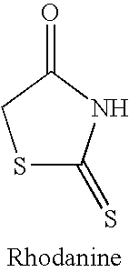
S1C(=S)NC(=O)C1
